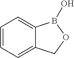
C12=CC=CC=C1B(O)OC2
